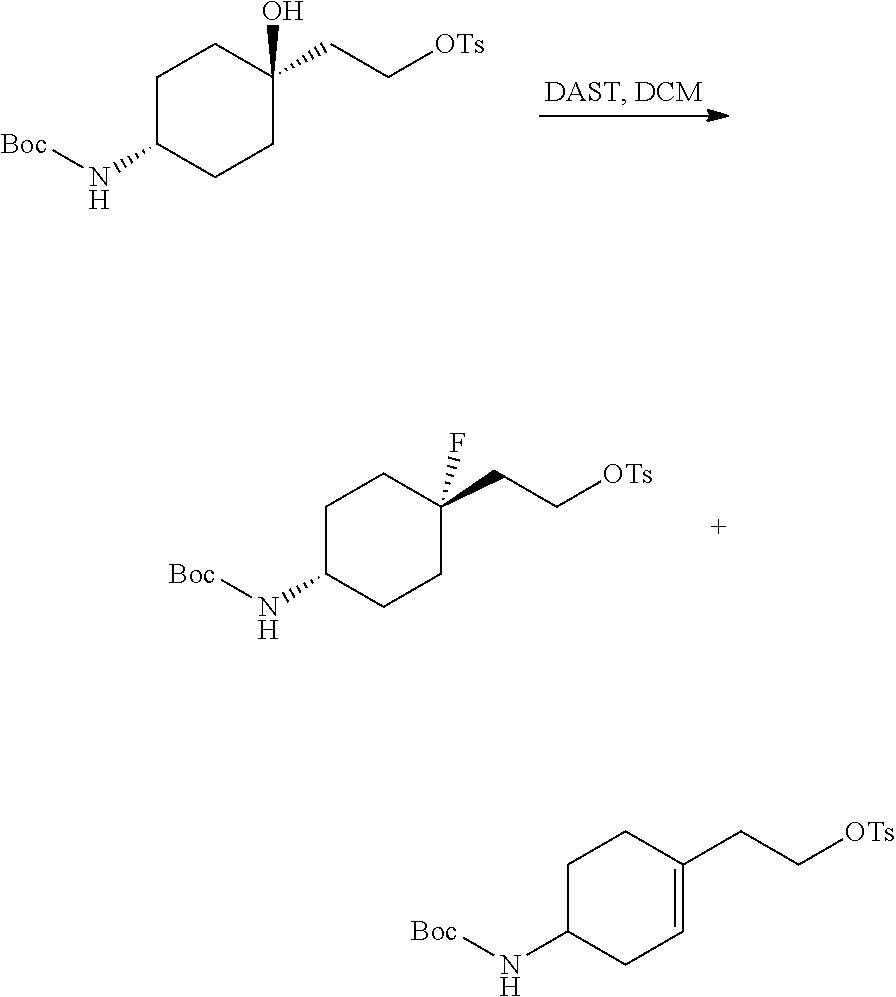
C1C(N[Boc])CCC(O)(CC[OTs])C1.C1C(N[Boc])CCC(CC[OTs])(F)C1.C1C(N[Boc])CC=C(CC[OTs])C1
